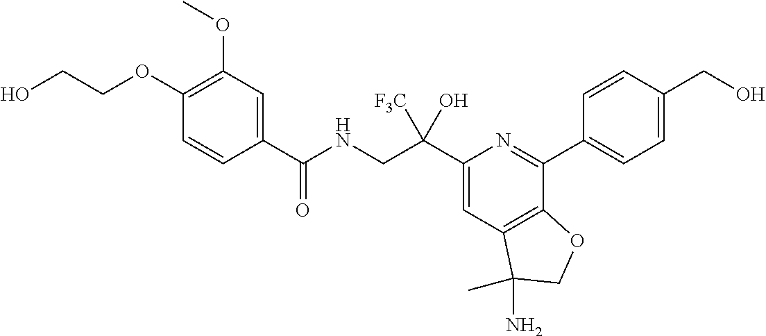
C1(C(NCC(C2=CC3=C(C(C4=CC=C(CO)C=C4)=N2)OCC3(N)C)([F3C])O)=O)=CC(OC)=C(OCCO)C=C1
